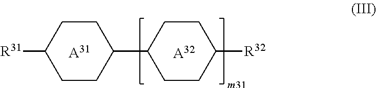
[A31].C1CC(C2CCC([R32])CC2)CCC1[R31].[A32]
